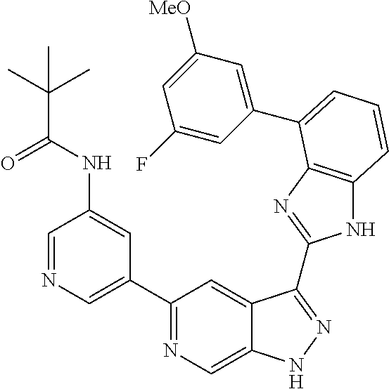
C1(C2=NC=C3C(=C2)C(C2=NC4=C(N2)C=CC=C4C2=CC([MeO])=CC(F)=C2)=NN3)=CN=CC(NC(C(C)(C)C)=O)=C1
